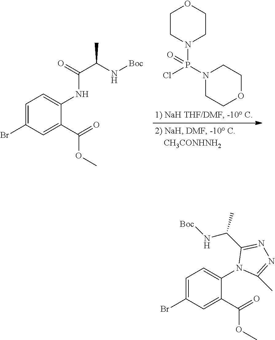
C1CN(P(N2CCOCC2)(Cl)=O)CCO1.C1=C(Br)C=C(C(=O)OC)C(NC(C(N[Boc])C)=O)=C1.C1=C(Br)C=C(C(=O)OC)C(N2C(C)=NN=C2C(N[Boc])C)=C1
